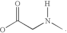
OC(CN(C)[H])=O
